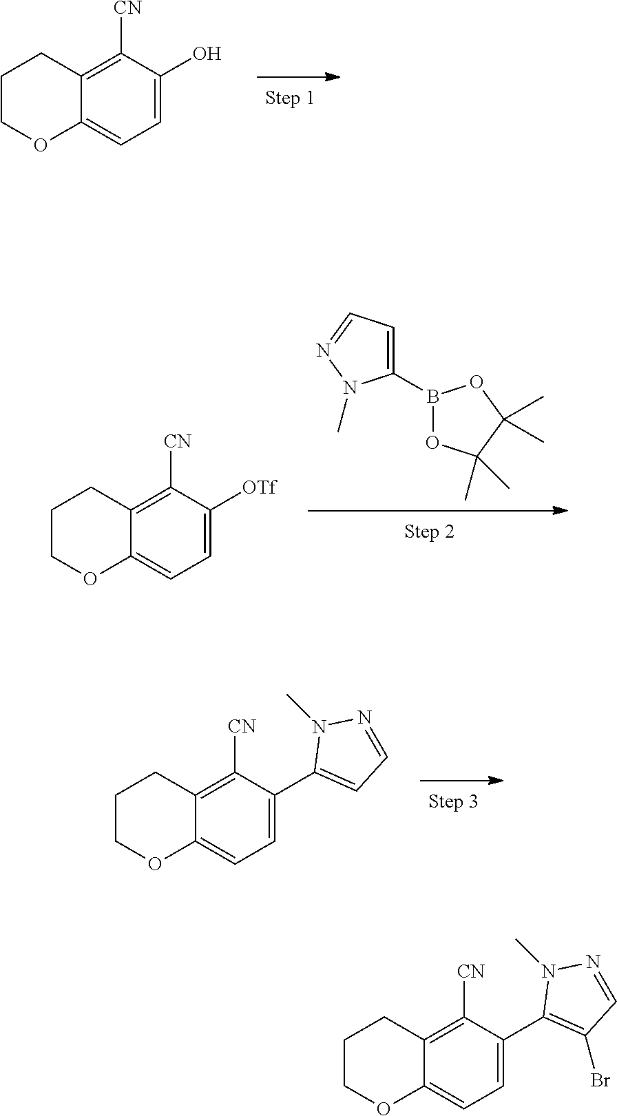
C12=CC=C(O)C([CN])=C1CCCO2.C1=C(B2OC(C)(C)C(C)(C)O2)N(C)N=C1.C12=CC=C([OTf])C([CN])=C1CCCO2.C12=CC=C(C3=CC=NN3C)C([CN])=C1CCCO2.C12=CC=C(C3=C(Br)C=NN3C)C([CN])=C1CCCO2
